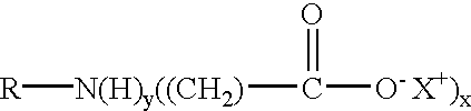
[R][N(H)y((CH2)]C([O- X+)x])=O
